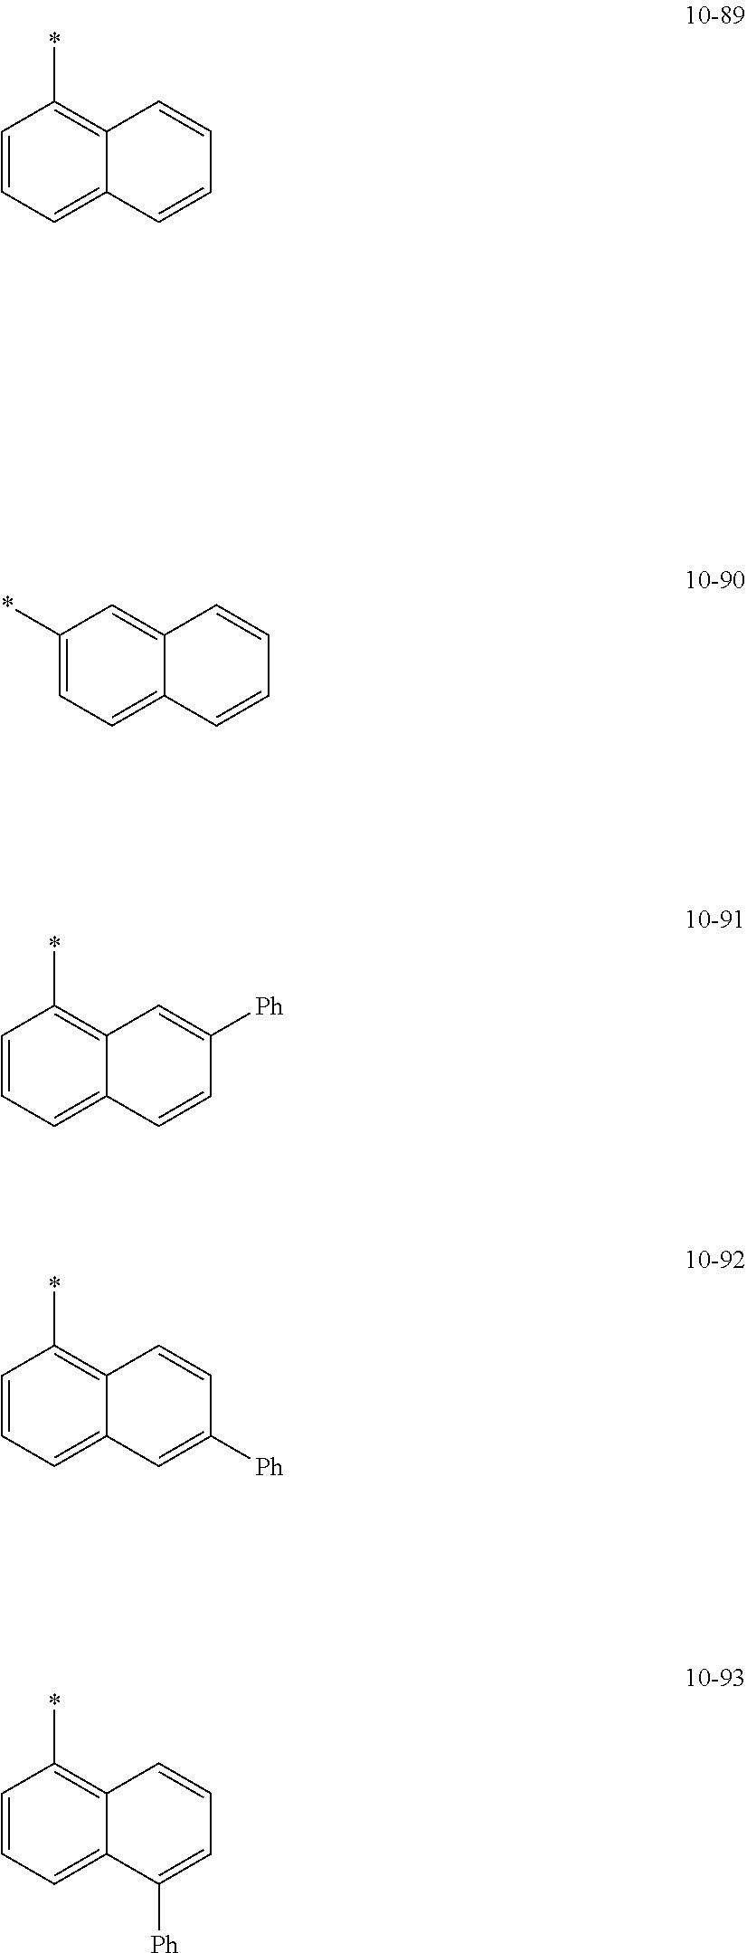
C1=CC=C2C(=C1*)C=CC=C2.C1(*)=CC=C2C(=C1)C=CC=C2.C1=CC=C2C(=C1*)C=C([Ph])C=C2.C1=CC=C2C(=C1*)C=CC([Ph])=C2.C1=CC=C2C(=C1*)C=CC=C2[Ph]
